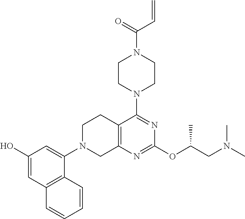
C12=C(N=C(OC(CN(C)C)C)N=C1N1CCN(C(=O)C=C)CC1)CN(C1=CC(O)=CC3=C1C=CC=C3)CC2
